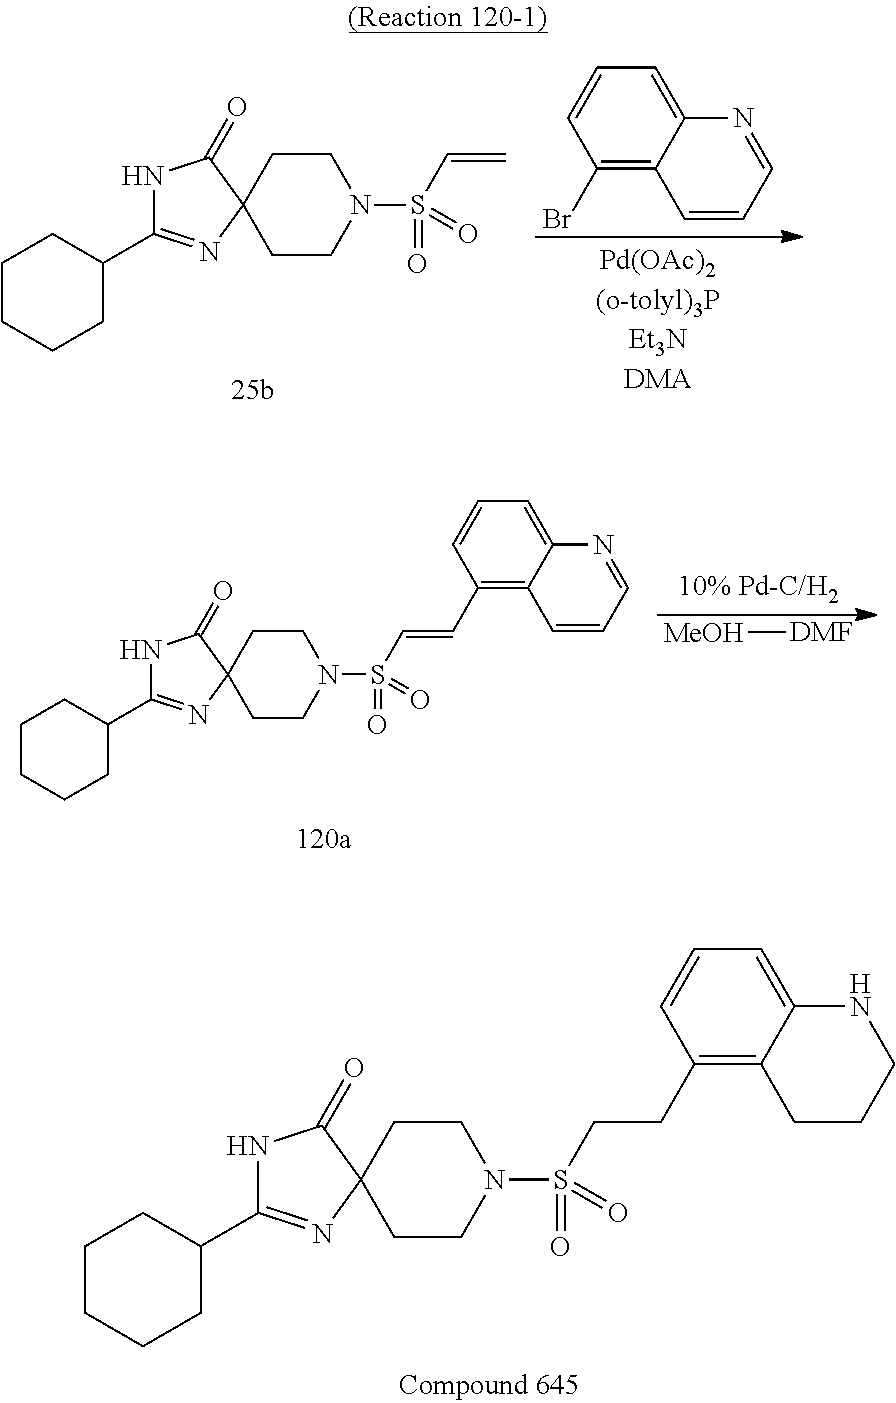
N1C(=O)C2(N=C1C1CCCCC1)CCN(S(=O)(=O)C=C)CC2.C1(Br)=C2C(=CC=C1)N=CC=C2.N1C(=O)C2(N=C1C1CCCCC1)CCN(S(=O)(=O)CCC1=C3C(=CC=C1)NCCC3)CC2.[MeOH][DMF].N1C(=O)C2(N=C1C1CCCCC1)CCN(S(=O)(=O)C=CC1=C3C(=CC=C1)N=CC=C3)CC2
